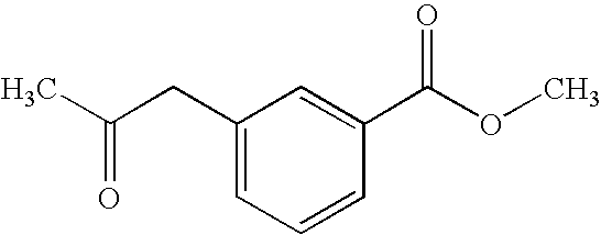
CC(CC1=CC=CC(C(OC)=O)=C1)=O
